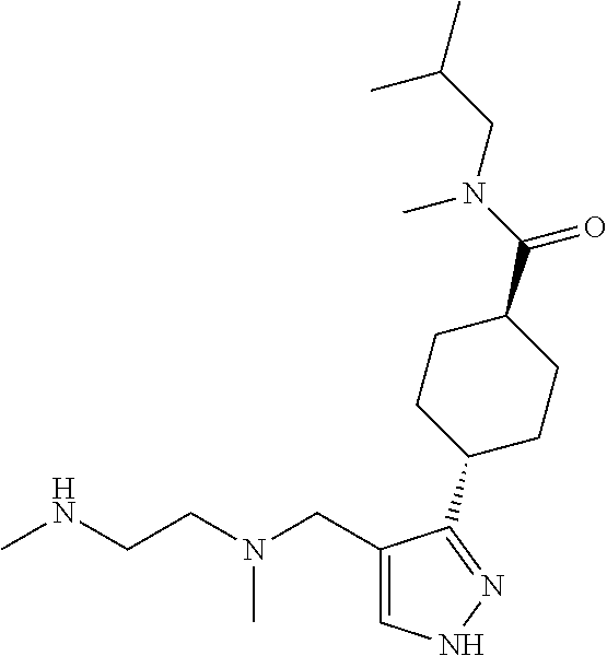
C1(CN(CCNC)C)=CNN=C1C1CCC(C(N(C)CC(C)C)=O)CC1
